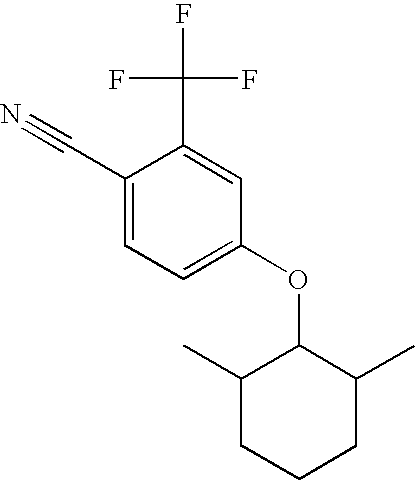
C1(C#N)=CC=C(OC2C(C)CCCC2C)C=C1C(F)(F)F
